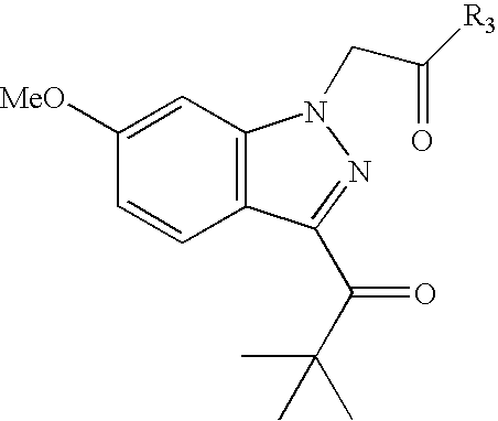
C1([MeO])=CC2=C(C=C1)C(C(=O)C(C)(C)C)=NN2CC([R3])=O
